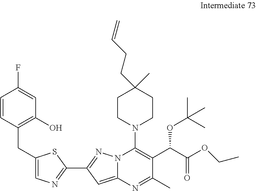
C1=CC(CC2=CN=C(C3=NN4C(=C3)N=C(C)C(C(C(OCC)=O)OC(C)(C)C)=C4N3CCC(C)(CCC=C)CC3)S2)=C(O)C=C1F
